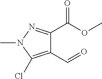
C1(C=O)=C(Cl)N(C)N=C1C(OC)=O
